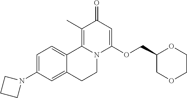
C1=C(N2CCC2)C=C2C(=C1)C1=C(C)C(=O)C=C(OCC3COCCO3)N1CC2
